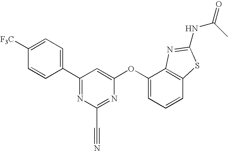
C1([F3C])=CC=C(C2=NC(C#N)=NC(OC3=CC=CC4=C3N=C(NC(=O)C)S4)=C2)C=C1
